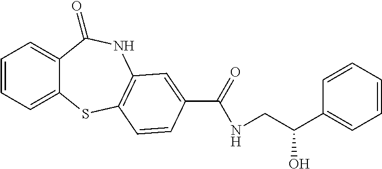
C1=CC=C2C(=C1)C(=O)NC1=C(S2)C=CC(C(=O)NCC(C2=CC=CC=C2)O)=C1
